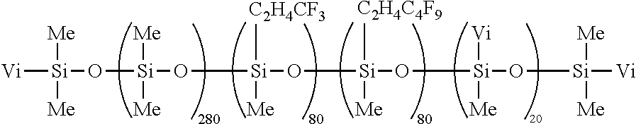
[Vi][Si]([Me])(O[Si]([Me])([Me])O[Si]([C2H4CF3])([Me])O[Si]([C2H4C4F9])([Me])O[Si]([Vi])([Me])O[Si]([Me])([Vi])[Me])[Me]
